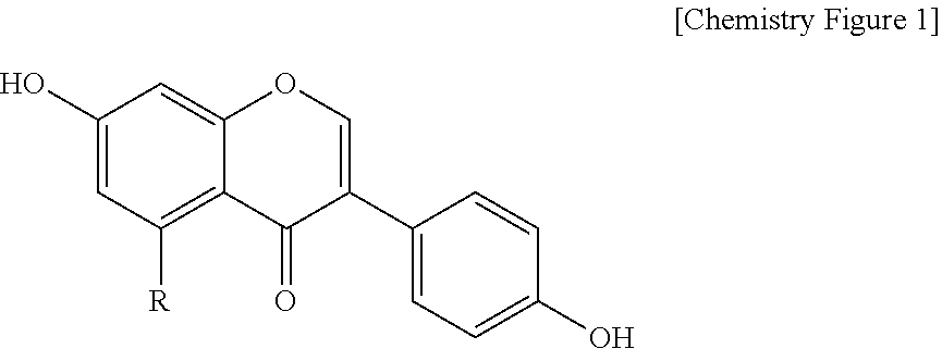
C1(O)=CC([R])=C2C(=C1)OC=C(C1=CC=C(O)C=C1)C2=O
